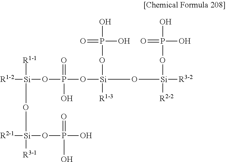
[Si]([R1-1])(O[Si](OP(=O)(O)O)([R3-1])[R2-1])(OP(=O)(O[Si](OP(=O)(O)O)([R1-3])O[Si](OP(=O)(O)O)([R2-2])[R3-2])O)[R1-2]
